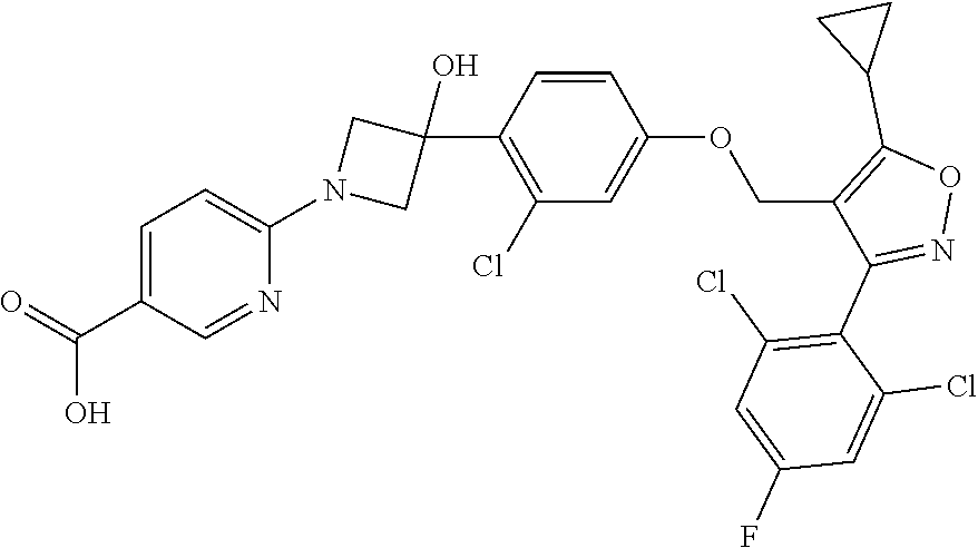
C1(C2(O)CN(C3=CC=C(C(O)=O)C=N3)C2)=C(Cl)C=C(OCC2=C(C3CC3)ON=C2C2=C(Cl)C=C(F)C=C2Cl)C=C1
